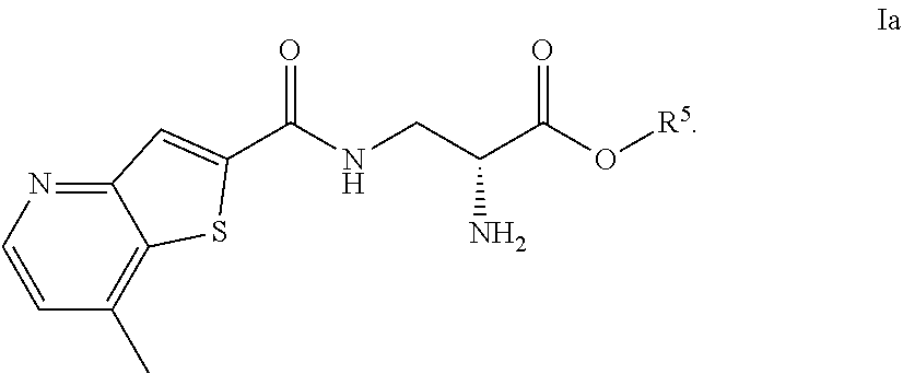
C12=NC=CC(C)=C1SC(C(=O)NCC(C(O[R5])=O)N)=C2
